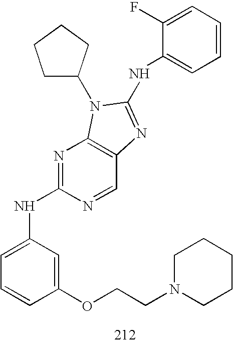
C1C(N2C3=C(C=NC(NC4=CC=CC(OCCN5CCCCC5)=C4)=N3)N=C2NC2=CC=CC=C2F)CCC1
